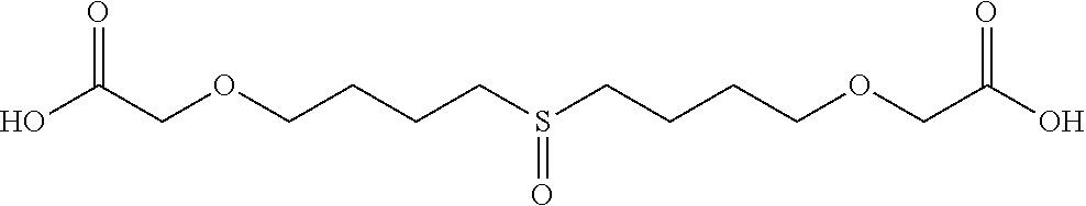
OC(COCCCCS(CCCCOCC(O)=O)=O)=O
